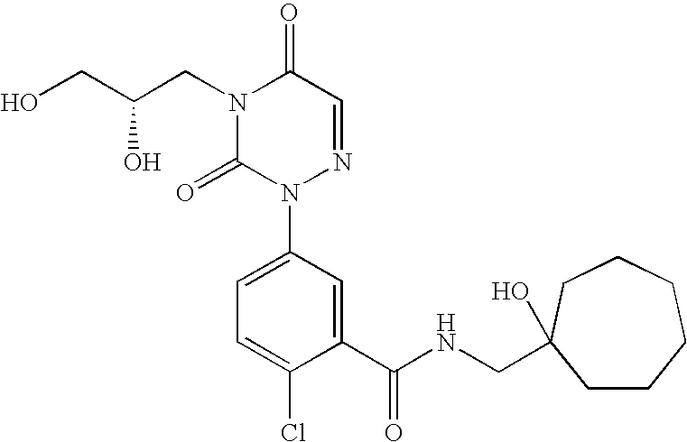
N1(CC(CO)O)C(=O)N(C2=CC=C(Cl)C(C(NCC3(O)CCCCCC3)=O)=C2)N=CC1=O
